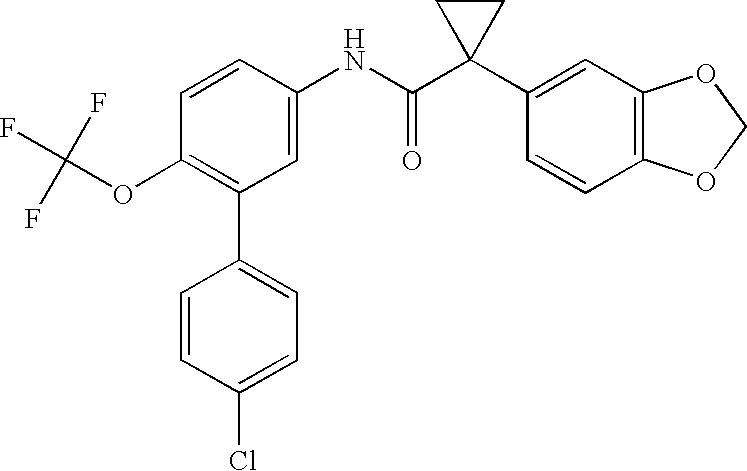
C1(NC(C2(C3=CC4=C(C=C3)OCO4)CC2)=O)=CC(C2=CC=C(Cl)C=C2)=C(OC(F)(F)F)C=C1
